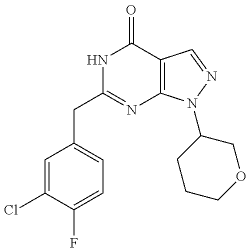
C(C1=NC2=C(C(=O)N1)C=NN2C1CCCOC1)C1=CC=C(F)C(Cl)=C1
